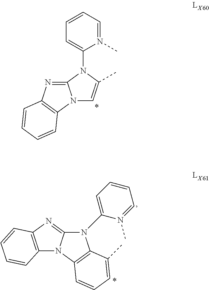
C12=NC3=C(N1C=C(C)N2C1=CC=CC=N1C)C=CC=C3.C12=C(N=C3N1C1=C(N3C3=CC=CC=N3C)C(C)=CC=C1)C=CC=C2
